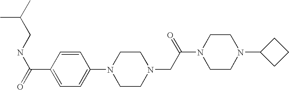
CC(CNC(=O)C1=CC=C(N2CCN(CC(N3CCN(C4CCC4)CC3)=O)CC2)C=C1)C
